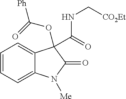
[Ph]C(=O)OC1(C(=O)NC[CO2Et])C2=CC=CC=C2N([Me])C1=O
